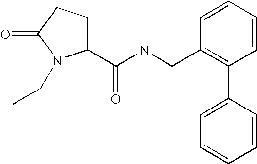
C1=CC=CC(C2=CC=CC=C2)=C1CNC(C1CCC(=O)N1CC)=O
